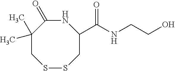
N1C(=O)C(C)(C)CSSCC1C(NCCO)=O
